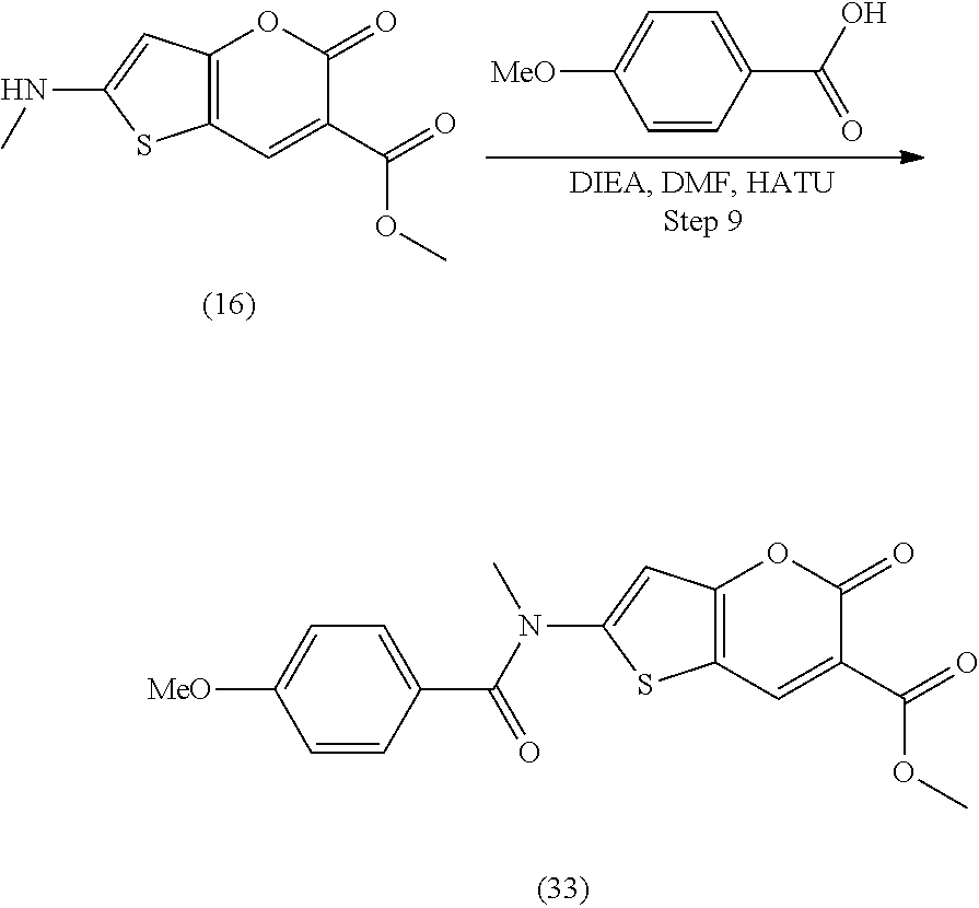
C12=C(C=C(C(=O)OC)C(=O)O1)SC(NC)=C2.C1=C([MeO])C=CC(C(O)=O)=C1.C12=C(C=C(C(=O)OC)C(=O)O1)SC(N(C(=O)C1=CC=C([MeO])C=C1)C)=C2
